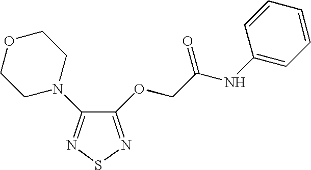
C1(OCC(NC2=CC=CC=C2)=O)=NSN=C1N1CCOCC1
